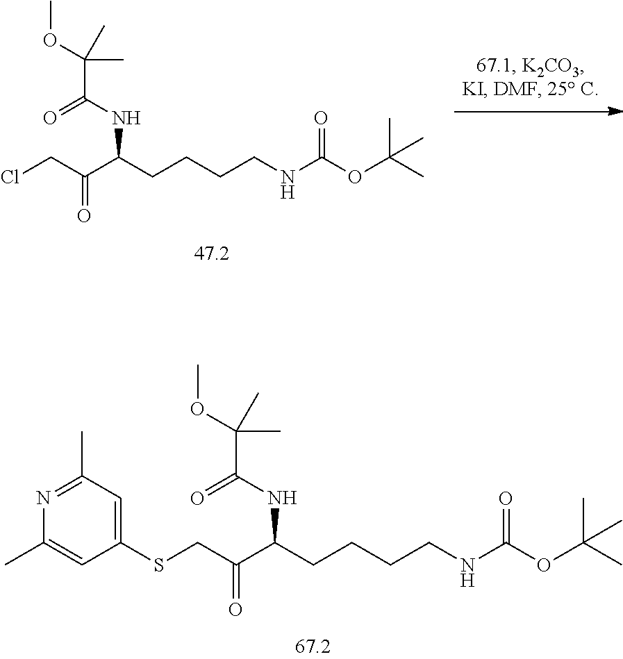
S(CC(C(CCCCNC(OC(C)(C)C)=O)NC(C(OC)(C)C)=O)=O)C1=CC(C)=NC(C)=C1.ClCC(C(CCCCNC(OC(C)(C)C)=O)NC(C(OC)(C)C)=O)=O
